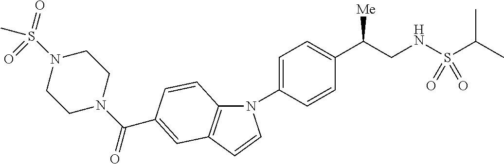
N1(C2=CC=C(C(CNS(C(C)C)(=O)=O)[Me])C=C2)C2=C(C=C1)C=C(C(N1CCN(S(=O)(C)=O)CC1)=O)C=C2
